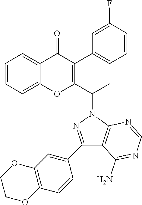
C1=CC=C2C(=C1)OC(C(N1N=C(C3=CC4=C(C=C3)OCCO4)C3=C1N=CN=C3N)C)=C(C1=CC=CC(F)=C1)C2=O
